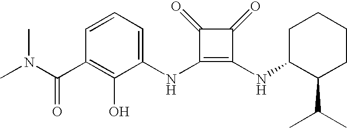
N(C1=C(NC2C(C(C)C)CCCC2)C(=O)C1=O)C1=CC=CC(C(=O)N(C)C)=C1O
